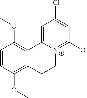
C1=CC(OC)=C2C(=C1OC)C1=CC(Cl)=CC(Cl)=[N+]1CC2
